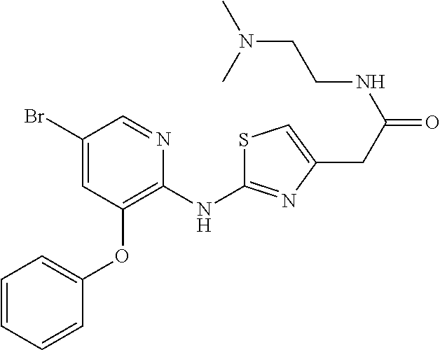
BrC1=CC(OC2=CC=CC=C2)=C(NC2=NC(CC(=O)NCCN(C)C)=CS2)N=C1
